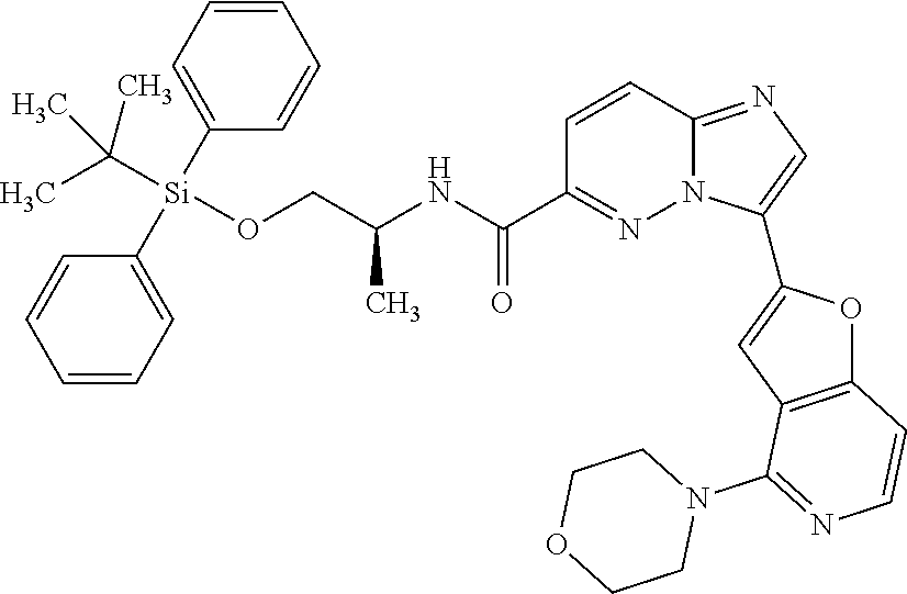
C12=C(C=C(C3=CN=C4N3N=C(C(=O)NC(CO[Si](C3=CC=CC=C3)(C3=CC=CC=C3)C(C)(C)C)C)C=C4)O1)C(N1CCOCC1)=NC=C2
